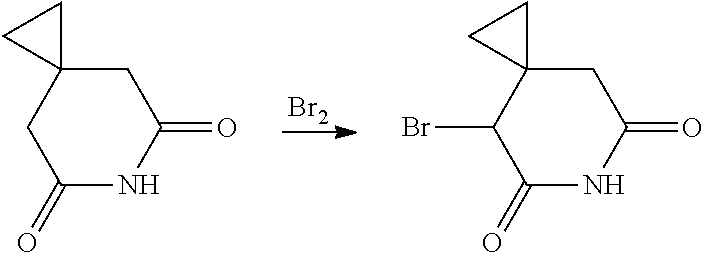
[Br2].C1(=O)NC(=O)CC2(C1)CC2.C1(=O)NC(=O)CC2(C1Br)CC2
